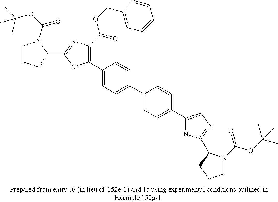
C1(C2=CC=C(C3=CC=C(C4=CN=C(C5N(C(=O)OC(C)(C)C)CCC5)N4)C=C3)C=C2)=C(C(=O)OCC2=CC=CC=C2)N=C(C2N(C(OC(C)(C)C)=O)CCC2)N1
